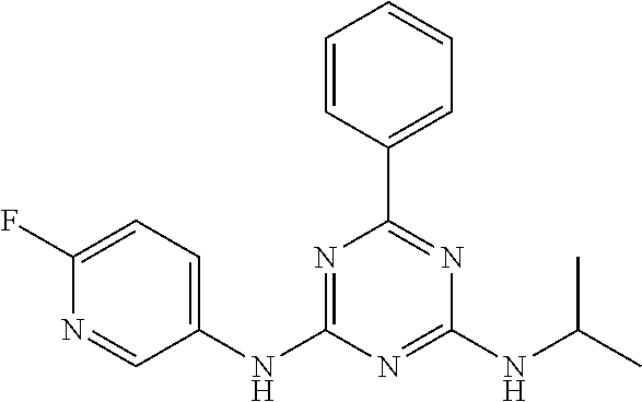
C1(NC2=NC(C3=CC=CC=C3)=NC(NC(C)C)=N2)=CC=C(F)N=C1
